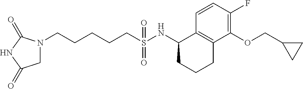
N1(CCCCCS(NC2C3=C(C(OCC4CC4)=C(F)C=C3)CCC2)(=O)=O)CC(=O)NC1=O
